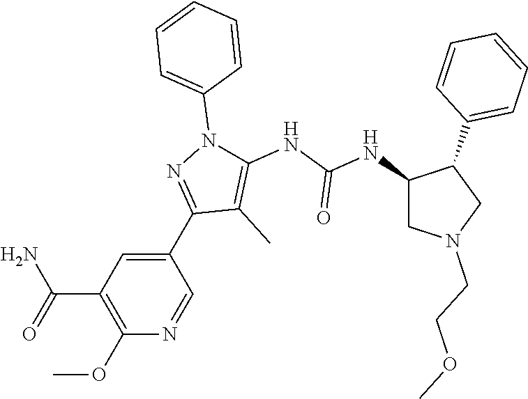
C1(C2=NN(C3=CC=CC=C3)C(NC(NC3CN(CCOC)CC3C3=CC=CC=C3)=O)=C2C)=CC(C(=O)N)=C(OC)N=C1
